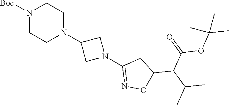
N1([Boc])CCN(C2CN(C3=NOC(C(C(C)C)C(=O)OC(C)(C)C)C3)C2)CC1
